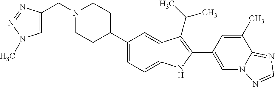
C1(C2CCN(CC3=CN(C)N=N3)CC2)=CC=C2C(=C1)C(C(C)C)=C(C1=CN3C(=NC=N3)C(C)=C1)N2
